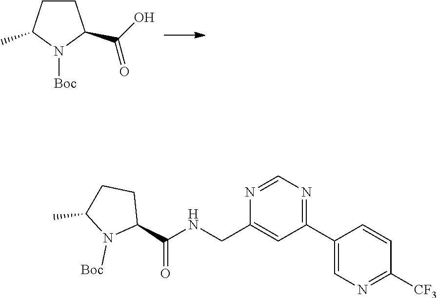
C1CC(C(=O)O)N([Boc])C1C.C1(C2=NC=NC(CNC(C3CCC(C)N3[Boc])=O)=C2)=CN=C([CF3])C=C1
